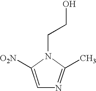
N1=C(C)N(CCO)C([O2N])=C1
